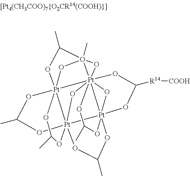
[Pt]1234567OC([R14][COOH])O[Pt]18([Pt]19([Pt]2%10(OC(C)O1)(OC(C)O3(C)(O%10)O4)OC(C)O9)(OC(C)O8)O5)(OC(C)O6)O7
